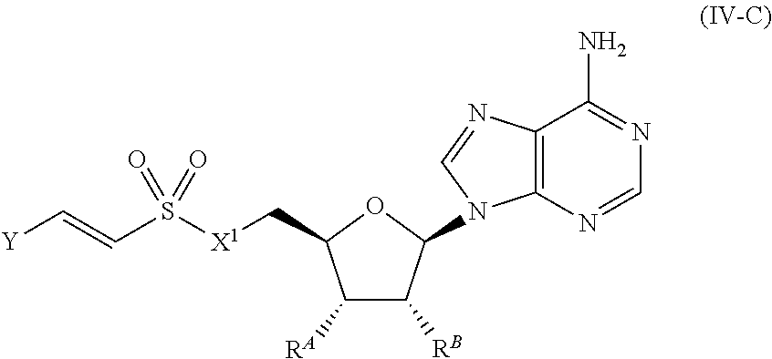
C12=C(N=CN=C1N)N(C1C([RB])C([RA])C(C[X1]S(C=C[Y])(=O)=O)O1)C=N2
